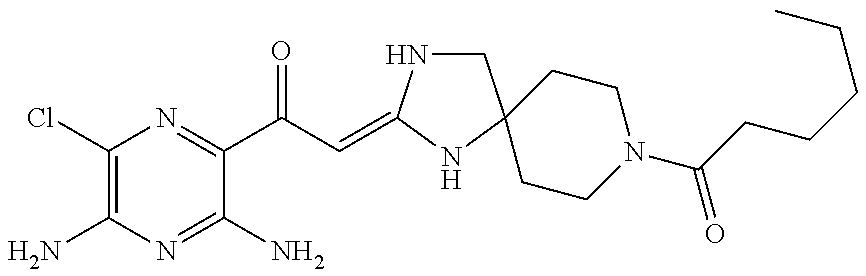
C1(Cl)=C(N)N=C(N)C(C(C=C2NCC3(N2)CCN(C(CCCCC)=O)CC3)=O)=N1
